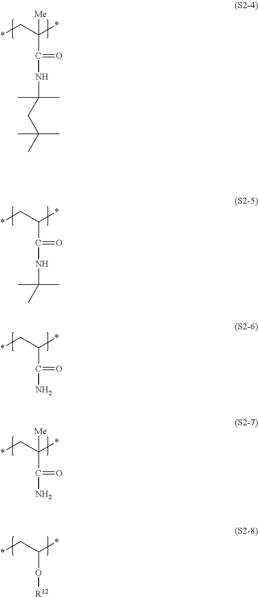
*CC(*)(C(NC(C)(C)CC(C)(C)C)=O)[Me].*CC(*)C(NC(C)(C)C)=O.*CC(*)C(N)=O.*CC(*)(C(N)=O)[Me].*CC(*)O[R12]
